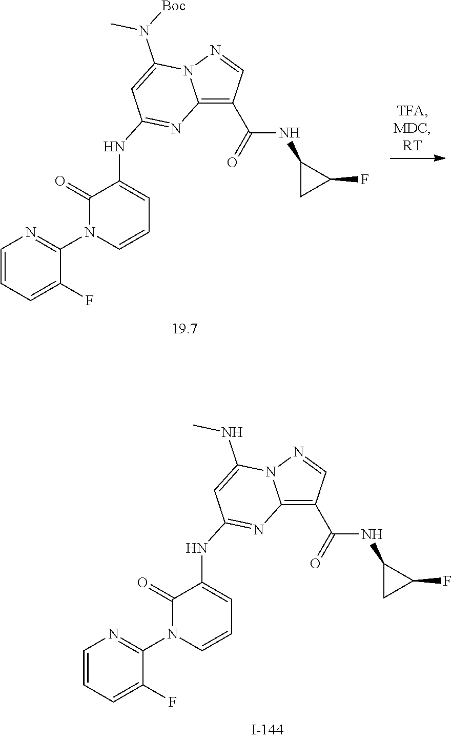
C12=C(C(NC3CC3F)=O)C=NN1C(N(C)[Boc])=CC(NC1=CC=CN(C3=NC=CC=C3F)C1=O)=N2.C12=C(C(NC3CC3F)=O)C=NN1C(NC)=CC(NC1=CC=CN(C3=NC=CC=C3F)C1=O)=N2
